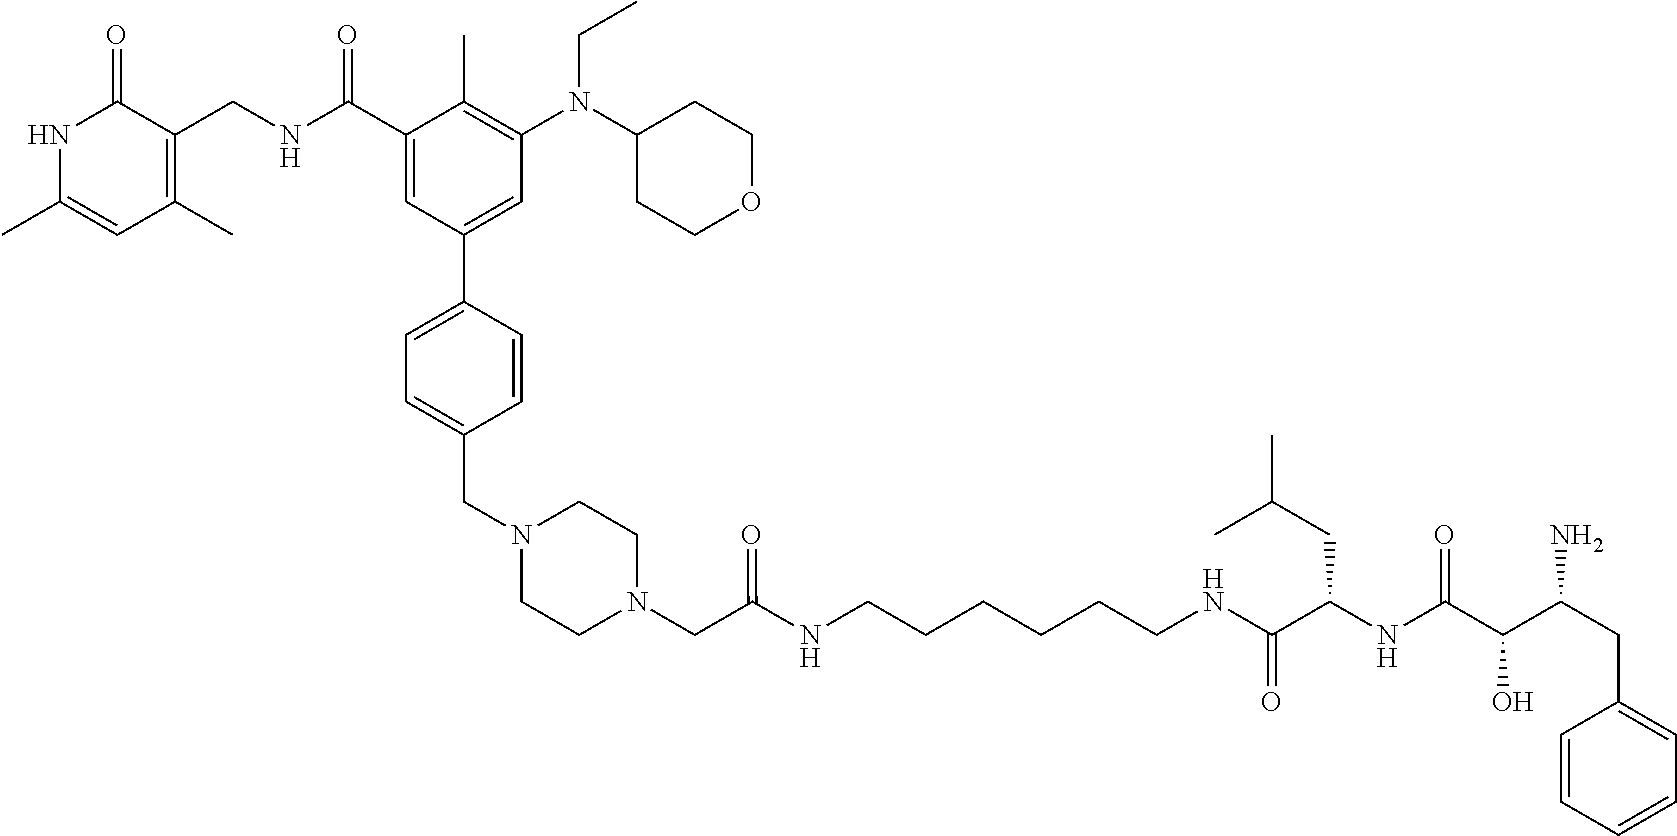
N1C(C)=CC(C)=C(CNC(C2=CC(C3=CC=C(CN4CCN(CC(NCCCCCCNC(C(NC(C(C(CC5=CC=CC=C5)N)O)=O)CC(C)C)=O)=O)CC4)C=C3)=CC(N(C3CCOCC3)CC)=C2C)=O)C1=O
